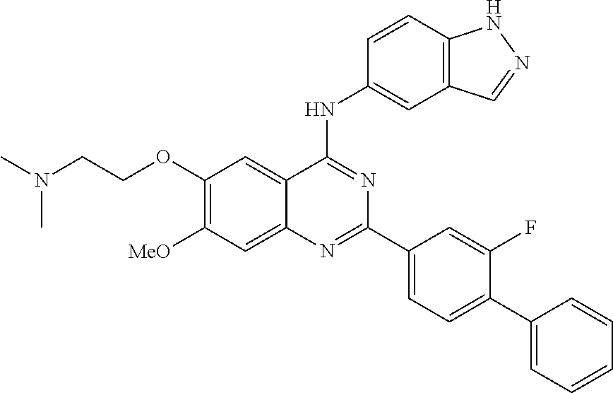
C1(OCCN(C)C)=C([MeO])C=C2C(=C1)C(NC1=CC3=C(C=C1)NN=C3)=NC(C1=CC=C(C3=CC=CC=C3)C(F)=C1)=N2
